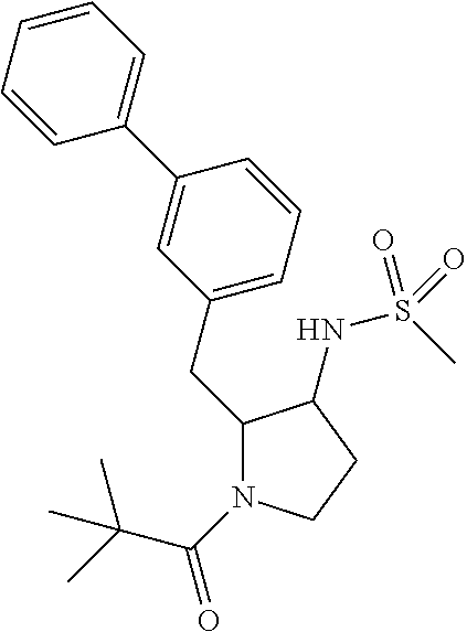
C(C1N(C(C(C)(C)C)=O)CCC1NS(C)(=O)=O)C1=CC=CC(C2=CC=CC=C2)=C1
